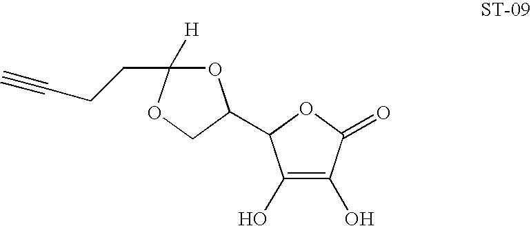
C1(O)=C(O)C(=O)OC1C1OC([H])(CCC#C)OC1
